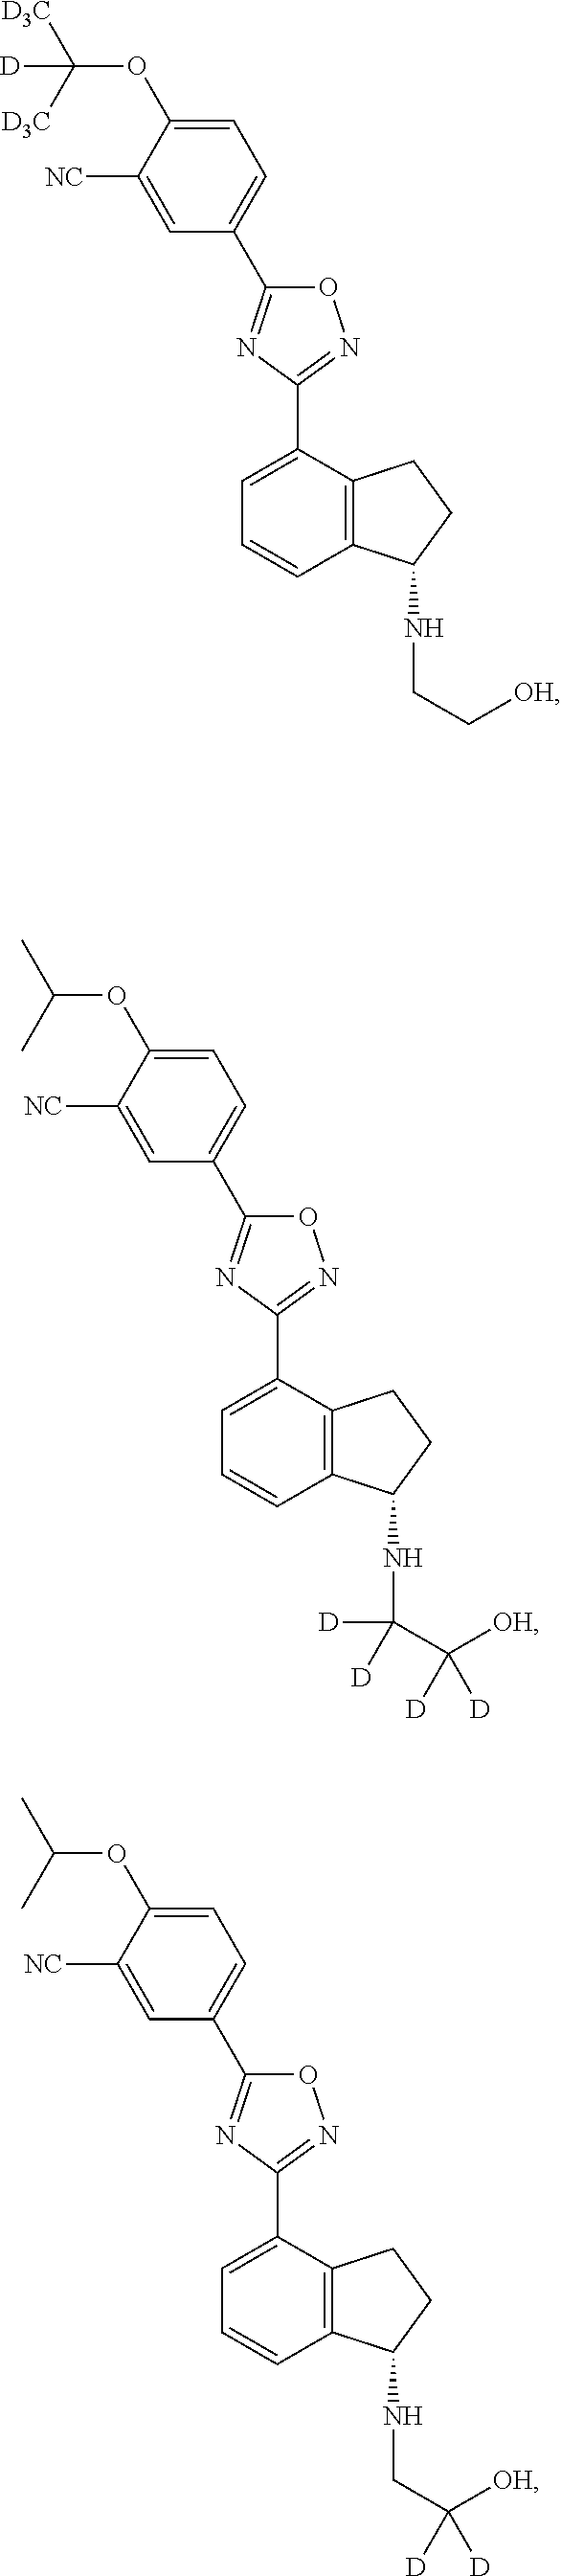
C1=C(C2=NOC(C3=CC=C(OC([D3C])([D3C])[D])C([NC])=C3)=N2)C2=C(C=C1)C(NCC[OH])CC2.C1=C(C2=NOC(C3=CC=C(OC(C)C)C([NC])=C3)=N2)C2=C(C=C1)C(NC(C([OH])([D])[D])([D])[D])CC2.C1=C(C2=NOC(C3=CC=C(OC(C)C)C([NC])=C3)=N2)C2=C(C=C1)C(NCC([OH])([D])[D])CC2
